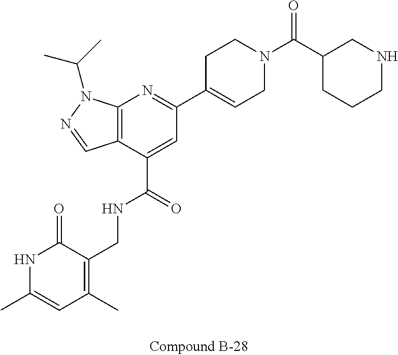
C12=C(C(C(=O)NCC3=C(C)C=C(C)NC3=O)=CC(C3=CCN(C(=O)C4CCCNC4)CC3)=N1)C=NN2C(C)C
